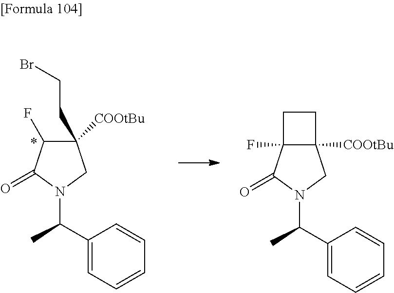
C1(CCBr)([COOtBu])C(F)C(=O)N(C(C2=CC=CC=C2)C)C1.C12([COOtBu])C(F)(C(=O)N(C(C3=CC=CC=C3)C)C1)CC2
